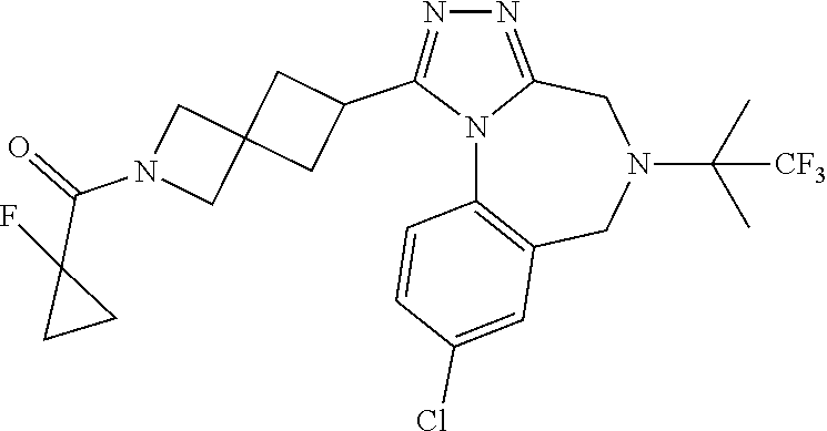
N12C3=C(CN(C(C)(C)[CF3])CC1=NN=C2C1CC2(C1)CN(C(=O)C1(F)CC1)C2)C=C(Cl)C=C3
